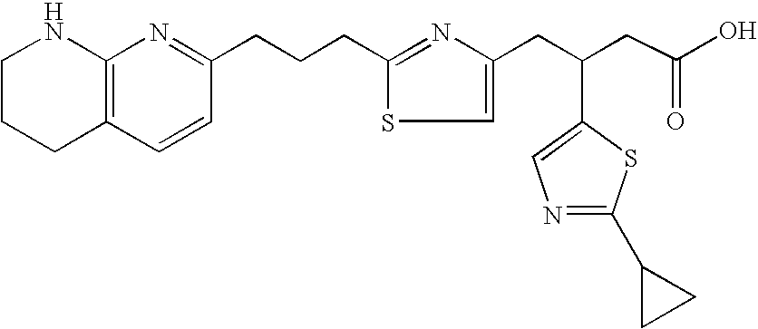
C12=C(C=CC(CCCC3=NC(CC(CC(O)=O)C4=CN=C(C5CC5)S4)=CS3)=N1)CCCN2
